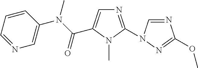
N1=CC=CC(N(C(=O)C2=CN=C(N3C=NC(OC)=N3)N2C)C)=C1
